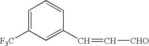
C1=C([F3C])C=C(C=C[CHO])C=C1
